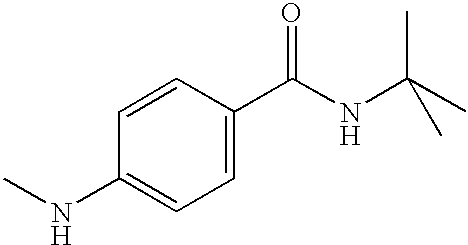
C1=CC(NC)=CC=C1C(NC(C)(C)C)=O
